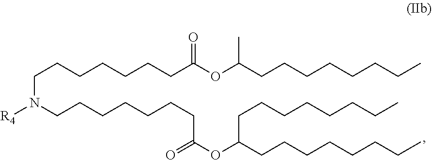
C(N(CCCCCCCC(=O)OC(CCCCCCCC)CCCCCCCC)[R4])CCCCCCC(OC(CCCCCCCC)C)=O
